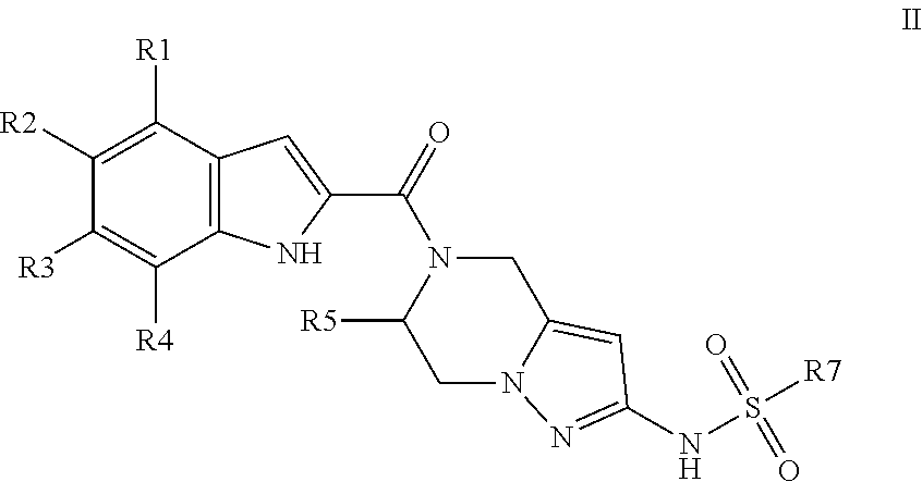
C12=C(C([R1])=C([R2])C([R3])=C1[R4])C=C(C(=O)N1C([R5])CN3C(=CC(NS([R7])(=O)=O)=N3)C1)N2
